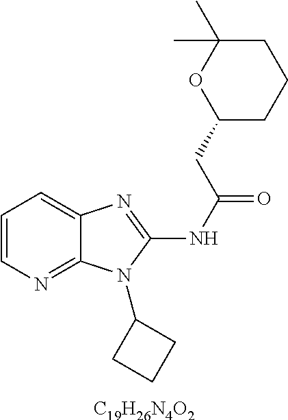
C1=CN=C2C(=C1)N=C(NC(CC1CCCC(C)(C)O1)=O)N2C1CCC1.[C19H26N4O2]
